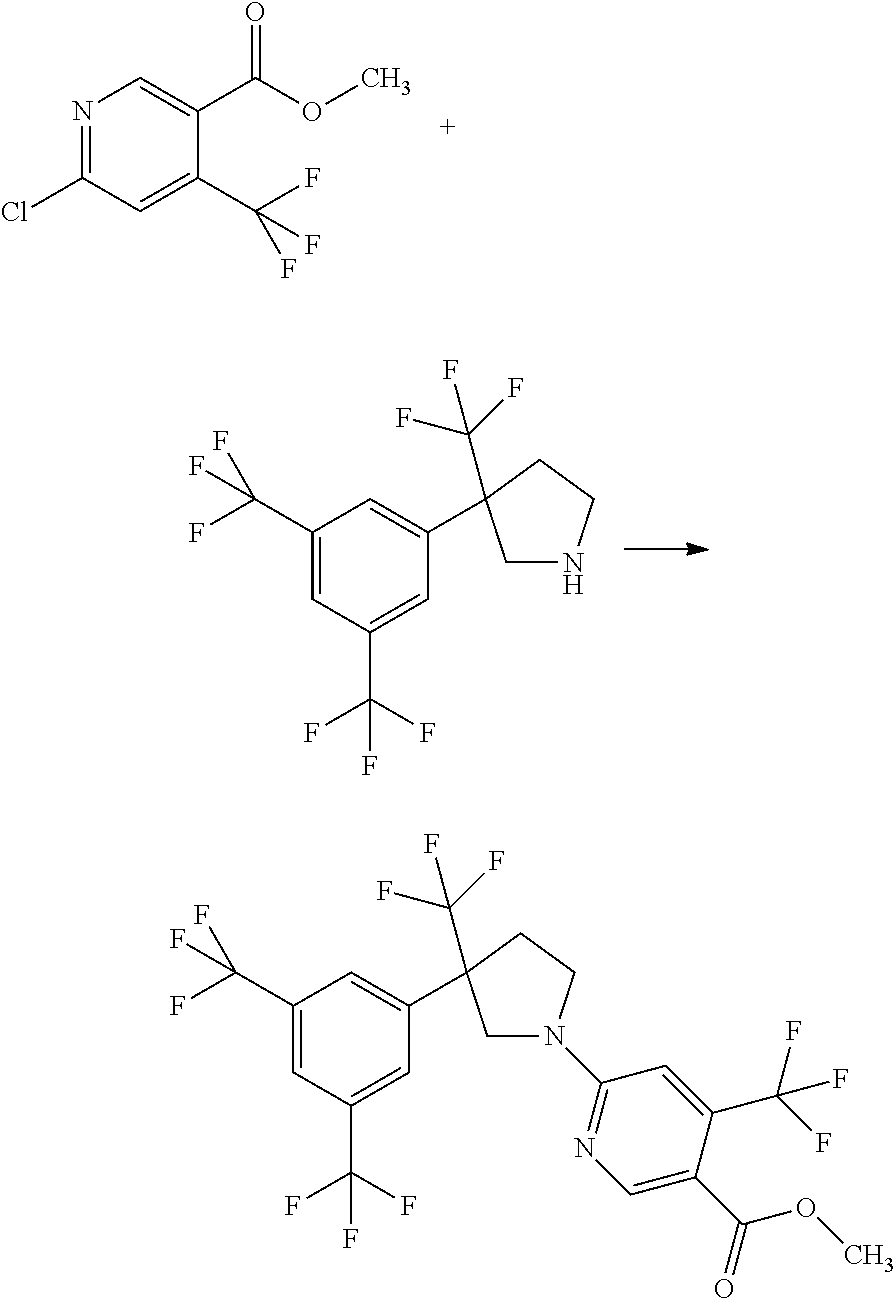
N1=C(Cl)C=C(C(F)(F)F)C(C(=O)OC)=C1.C1(C(F)(F)F)=CC(C(F)(F)F)=CC(C2(C(F)(F)F)CNCC2)=C1.C1(C(F)(F)F)=CC(C(F)(F)F)=CC(C2(C(F)(F)F)CN(C3=NC=C(C(OC)=O)C(C(F)(F)F)=C3)CC2)=C1
